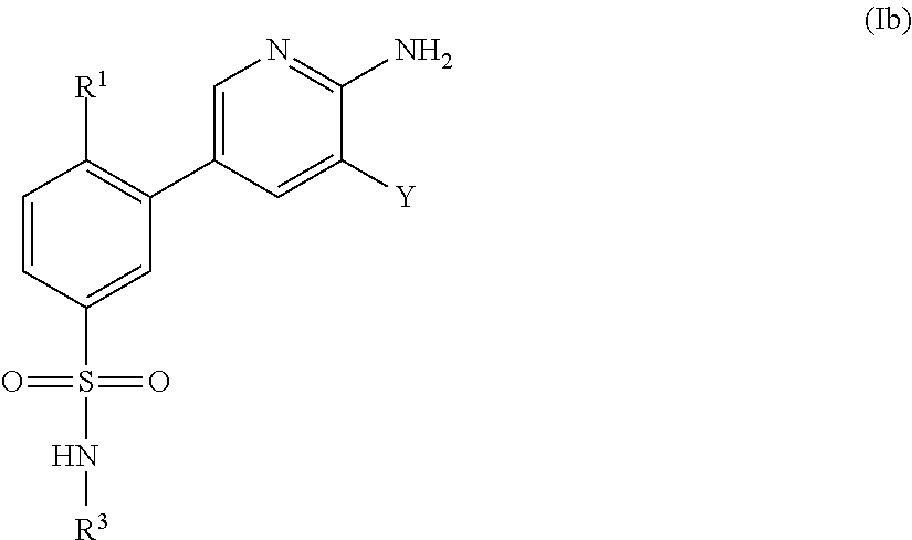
C1=CC(S(N[R3])(=O)=O)=CC(C2=CN=C(N)C([Y])=C2)=C1[R1]
